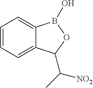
C1=CC=C2C(=C1)B(O)OC2C(C)[NO2]
